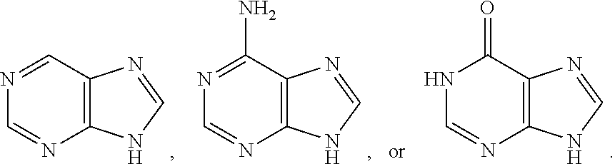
N1=CC2=C(N=C1)NC=N2.N1=C(N)C2=C(N=C1)NC=N2.N1C=NC2=C(C1=O)N=CN2
